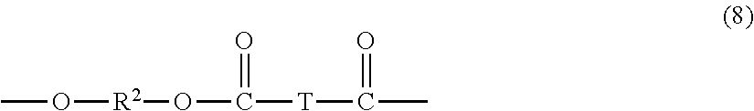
CO[R2]OC([T]C(C)=O)=O
